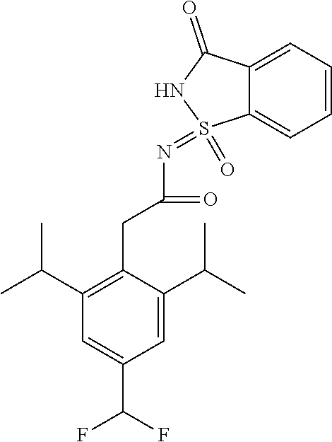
C1=C(C(C)C)C(CC(=O)N=S2(=O)C3=CC=CC=C3C(=O)N2)=C(C(C)C)C=C1C(F)F
